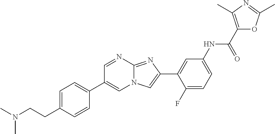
C1=NC2=NC(C3=CC(NC(C4=C(C)N=C(C)O4)=O)=CC=C3F)=CN2C=C1C1=CC=C(CCN(C)C)C=C1
